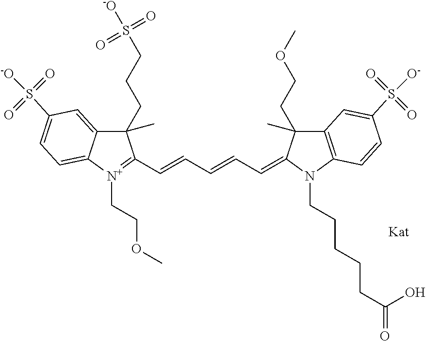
C1(CCCS([-O])(=O)=O)(C)C2=CC(S([-O])(=O)=O)=CC=C2[N+](CCOC)=C1C=CC=CC=C1C(C)(CCOC)C2=C(N1CCCCCC(=O)O)C=CC(S([O-])(=O)=O)=C2
